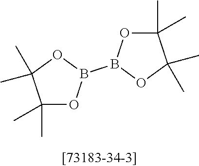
C1(C)(C)OB(B2OC(C)(C)C(C)(C)O2)OC1(C)C
